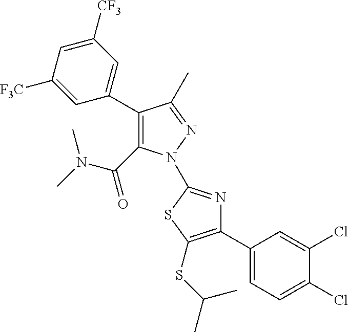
C1(C2=CC([CF3])=CC([F3C])=C2)=C(C(=O)N(C)C)N(C2=NC(C3=CC=C(Cl)C(Cl)=C3)=C(SC(C)C)S2)N=C1C
